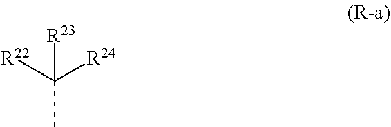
C(C)([R22])([R24])[R23]
